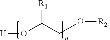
[H]OC(CO[R2])[R1]
